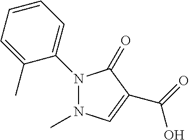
N1(C2=CC=CC=C2C)N(C)C=C(C(=O)O)C1=O
